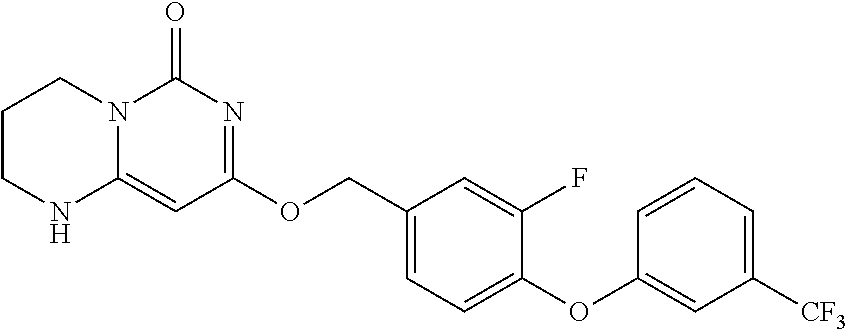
C1CNC2=CC(OCC3=CC=C(OC4=CC([CF3])=CC=C4)C(F)=C3)=NC(=O)N2C1
